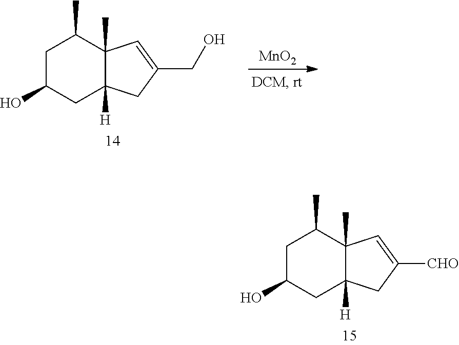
C1C(O)CC2([H])C(C)(C1C)C=C([CHO])C2.C1C(O)CC2([H])C(C)(C1C)C=C(CO)C2.[MnO2]
